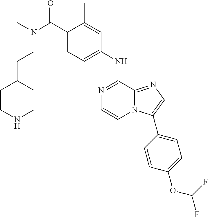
C1(NC2=NC=CN3C2=NC=C3C2=CC=C(OC(F)F)C=C2)=CC=C(C(N(CCC2CCNCC2)C)=O)C(C)=C1
